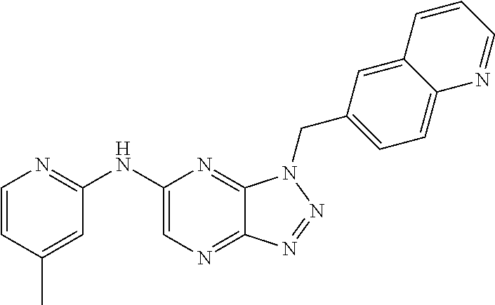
C1(NC2=NC=CC(C)=C2)=CN=C2C(=N1)N(CC1=CC=C3C(=C1)C=CC=N3)N=N2
